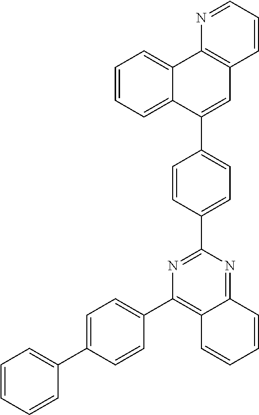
N1=C(C2=CC=C(C3=CC4=C(C5=CC=CC=C35)N=CC=C4)C=C2)N=C2C(=C1C1=CC=C(C3=CC=CC=C3)C=C1)C=CC=C2
